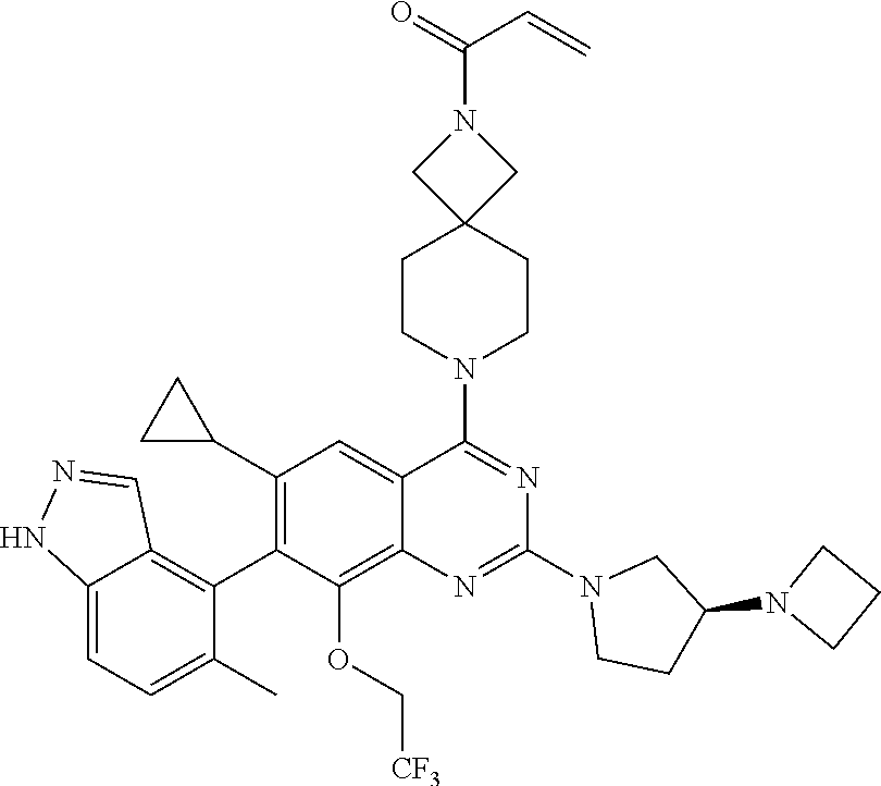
C12=CC=C(C)C(C3=C(C4CC4)C=C4C(=C3OC[CF3])N=C(N3CCC(N5CCC5)C3)N=C4N3CCC4(CC3)CN(C(=O)C=C)C4)=C1C=NN2
